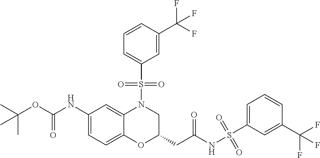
C1(NC(OC(C)(C)C)=O)=CC=C2C(=C1)N(S(C1=CC=CC(C(F)(F)F)=C1)(=O)=O)CC(CC(NS(C1=CC=CC(C(F)(F)F)=C1)(=O)=O)=O)O2
